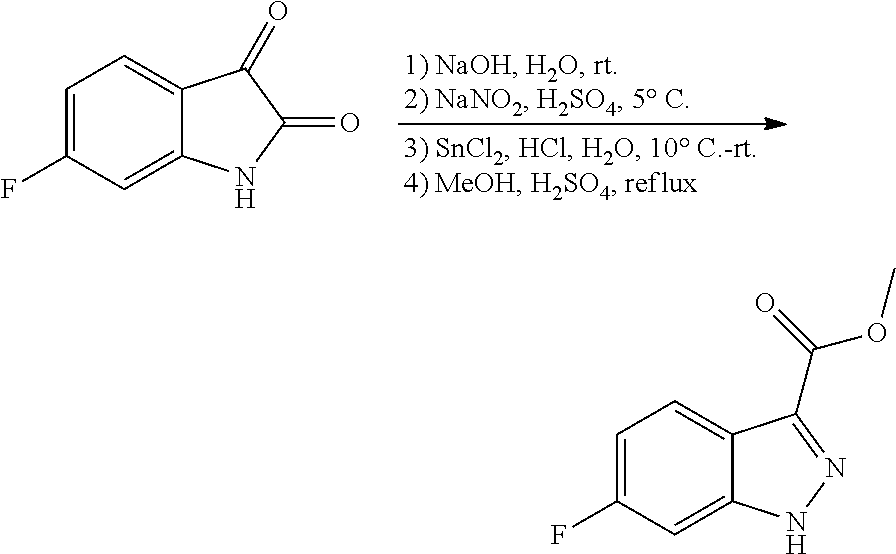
C1=C(F)C=C2C(=C1)C(=O)C(=O)N2.C1=C(F)C=C2C(=C1)C(C(=O)OC)=NN2
